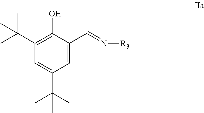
C1(C(C)(C)C)=C(O)C(C=N[R3])=CC(C(C)(C)C)=C1
